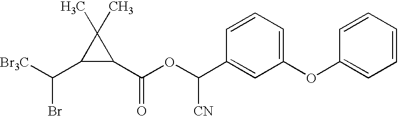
C1(C([Br3C])Br)C(C(=O)OC([CN])C2=CC(OC3=CC=CC=C3)=CC=C2)C1(C)C
